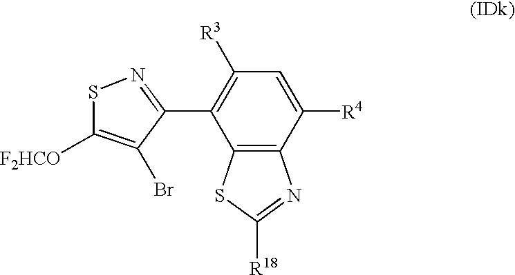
C1([R3])=C(C2=NSC([F2HCO])=C2Br)C2=C(C([R4])=C1)N=C([R18])S2
